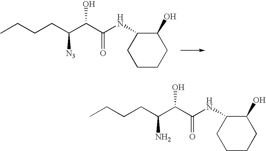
C1CCC(O)C(NC(C(C(CCCC)[N3])O)=O)C1.C1CCC(O)C(NC(C(C(CCCC)N)O)=O)C1
